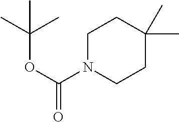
C(OC(N1CCC(C)(C)CC1)=O)(C)(C)C
